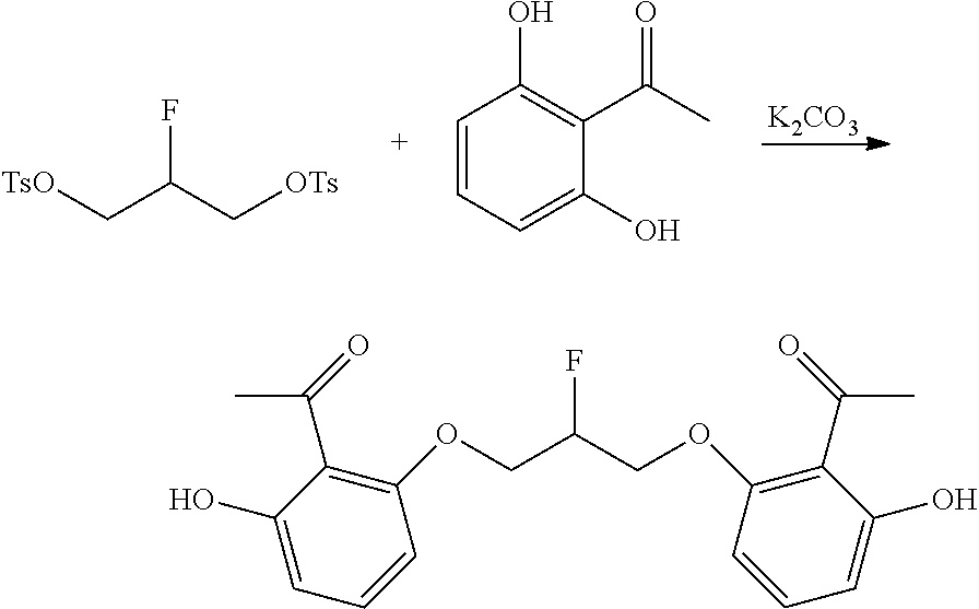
C(C(C[OTs])F)[TsO].C1=CC=C(O)C(C(C)=O)=C1O.[K2CO3].C(C(COC1=C(C(=O)C)C(O)=CC=C1)F)OC1=C(C(=O)C)C(O)=CC=C1
